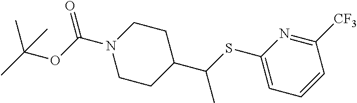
O(C(C)(C)C)C(N1CCC(C(SC2=CC=CC([CF3])=N2)C)CC1)=O
